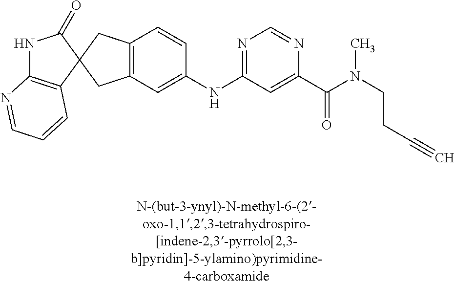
N1C2=C(C=CC=N2)C2(C1=O)CC1=C(C2)C=C(NC2=NC=NC(C(=O)N(C)CCC#C)=C2)C=C1
